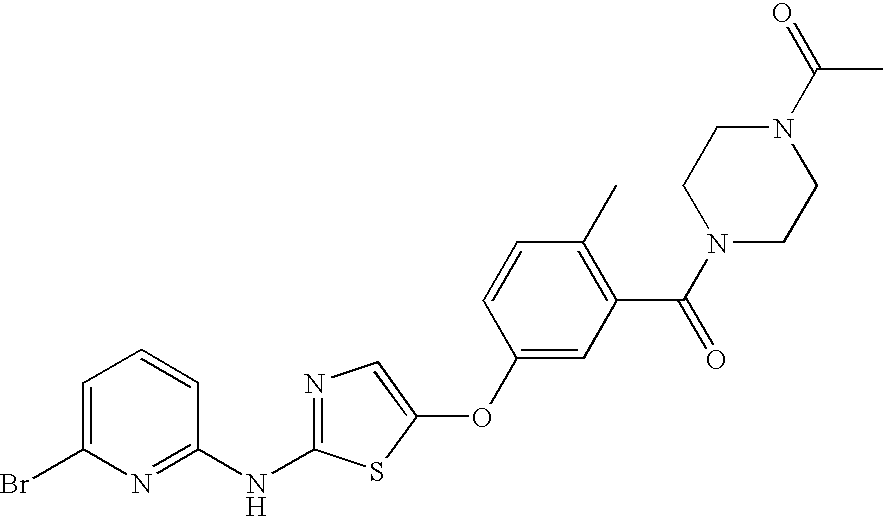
C1=C(Br)N=C(NC2=NC=C(OC3=CC(C(N4CCN(C(=O)C)CC4)=O)=C(C)C=C3)S2)C=C1
